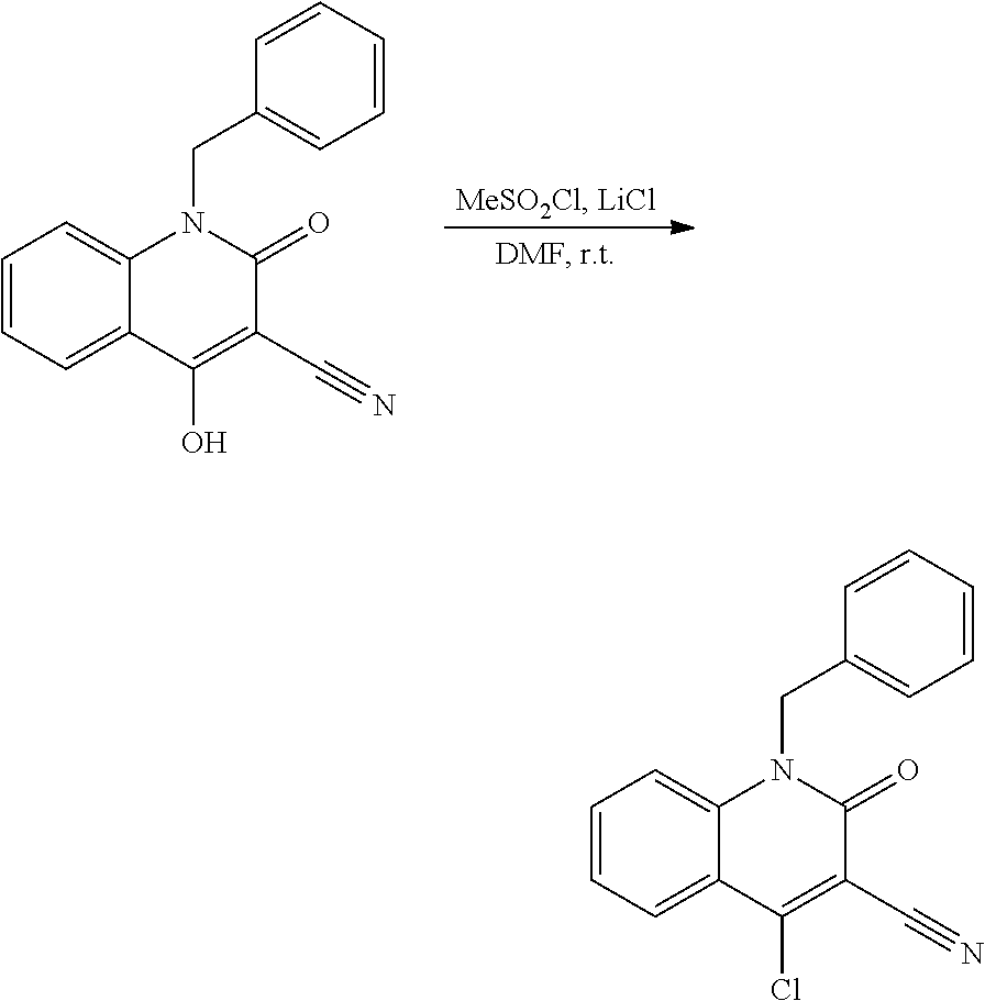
C1(CN2C3=CC=CC=C3C(O)=C(C#N)C2=O)=CC=CC=C1.C1(CN2C3=CC=CC=C3C(Cl)=C(C#N)C2=O)=CC=CC=C1
